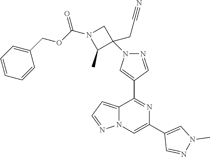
C12=CC=NN1C=C(C1=CN(C)N=C1)N=C2C1=CN(C2(CC#N)CN(C(OCC3=CC=CC=C3)=O)C2C)N=C1
